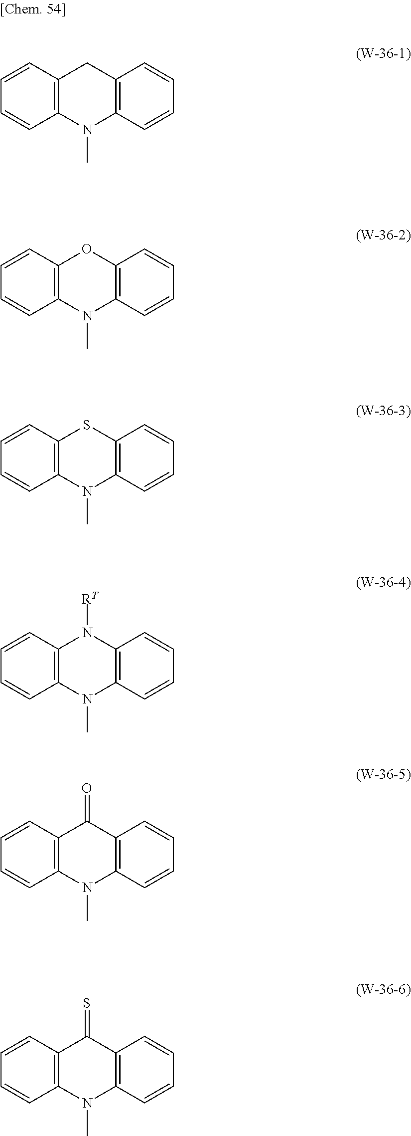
C1=CC2=C(C=C1)N(C)C1=C(C2)C=CC=C1.C1=CC2=C(C=C1)N(C)C1=C(O2)C=CC=C1.C1=CC2=C(C=C1)N(C)C1=C(S2)C=CC=C1.C1=CC2=C(C=C1)N(C)C1=C(N2[RT])C=CC=C1.C1=CC2=C(C=C1)N(C)C1=C(C2=O)C=CC=C1.C1=CC2=C(C=C1)N(C)C1=C(C2=S)C=CC=C1
